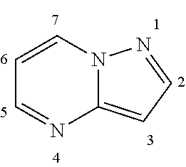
C1=CN2C(=CC=N2)N=C1
